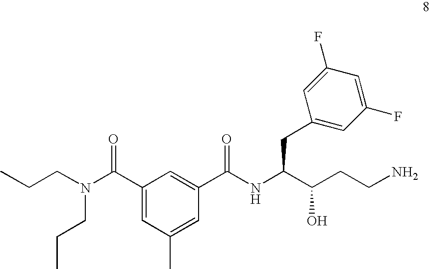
C1(C(NC(C(CCN)O)CC2=CC(F)=CC(F)=C2)=O)=CC(C(N(CCC)CCC)=O)=CC(C)=C1
